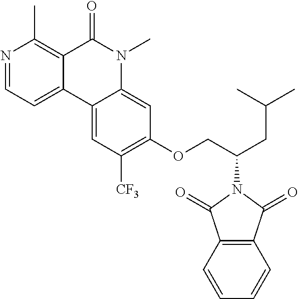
N1=CC=C2C(=C1C)C(=O)N(C)C1=CC(OCC(CC(C)C)N3C(=O)C4=C(C3=O)C=CC=C4)=C([CF3])C=C21
